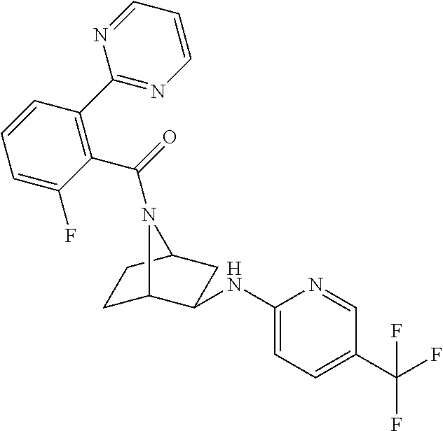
C1C2C(NC3=CC=C(C(F)(F)F)C=N3)CC(C1)N2C(=O)C1=C(C2=NC=CC=N2)C=CC=C1F
